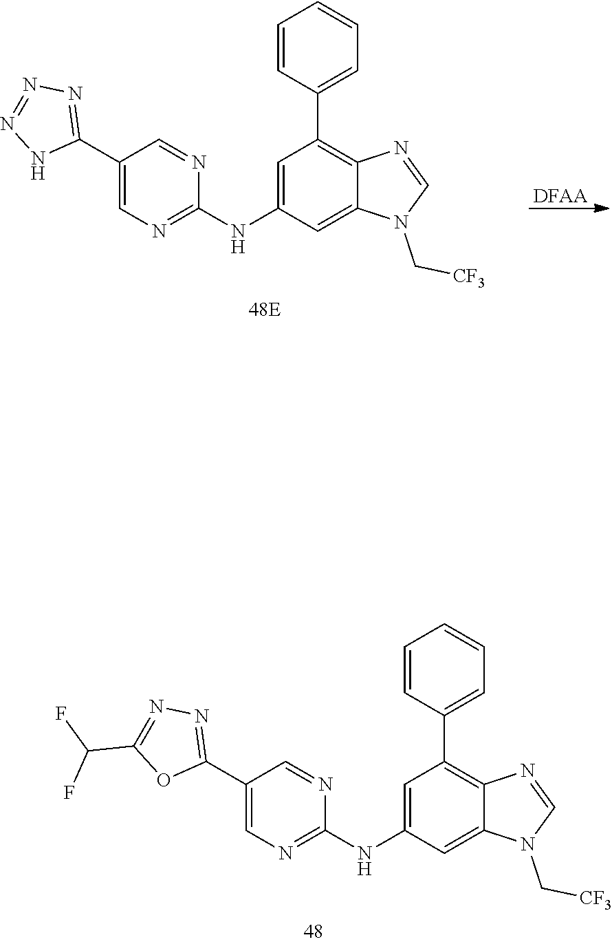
C1=C(NC2=NC=C(C3=NN=C(C(F)F)O3)C=N2)C=C2C(=C1C1=CC=CC=C1)N=CN2C[CF3].C1=C(NC2=NC=C(C3=NN=NN3)C=N2)C=C2C(=C1C1=CC=CC=C1)N=CN2C[CF3].[DFAA]
